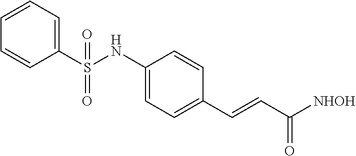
C1(S(NC2=CC=C(C=CC([NHOH])=O)C=C2)(=O)=O)=CC=CC=C1
